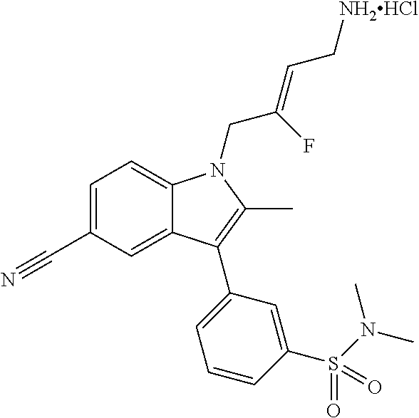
C1=C(C#N)C=C2C(=C1)N(CC(=CC[NH2HCl])F)C(C)=C2C1=CC=CC(S(N(C)C)(=O)=O)=C1
